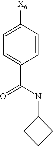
C1=C([X6])C=CC(C(NC2CCC2)=O)=C1
